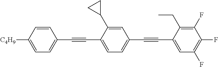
C1=CC([C4H9])=CC=C1C#CC1=CC=C(C#CC2=CC(F)=C(F)C(F)=C2CC)C=C1C1CC1
